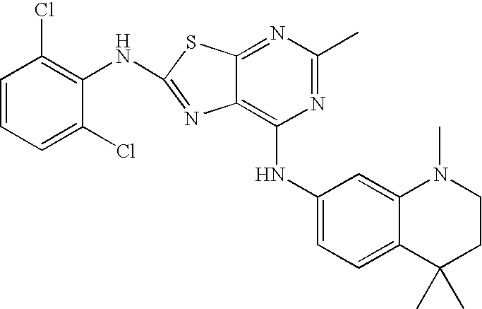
N1=C(C)N=C2C(=C1NC1=CC=C3C(=C1)N(C)CCC3(C)C)N=C(NC1=C(Cl)C=CC=C1Cl)S2
